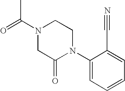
O=C(N1CC(=O)N(C2=CC=CC=C2C#N)CC1)C
